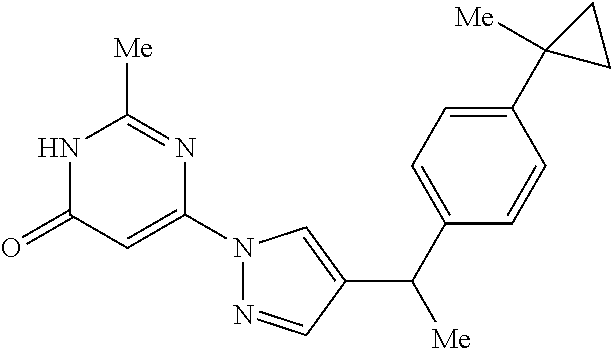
N1C(=O)C=C(N2N=CC(C(C3=CC=C(C4([Me])CC4)C=C3)[Me])=C2)N=C1[Me]
